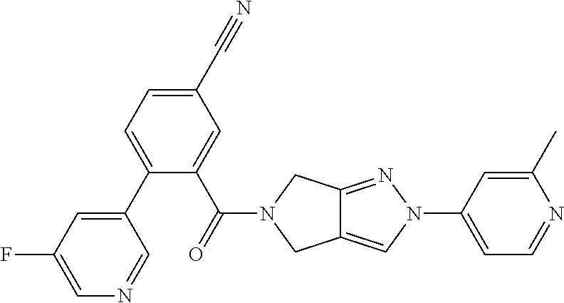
C1(C2=CC=C(C#N)C=C2C(=O)N2CC3=CN(C4=CC=NC(C)=C4)N=C3C2)=CC(F)=CN=C1
